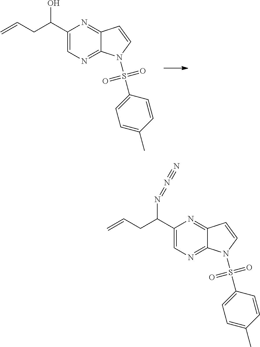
C1(C(CC=C)O)=CN=C2C(=N1)C=CN2S(C1=CC=C(C)C=C1)(=O)=O.C1(C(CC=C)N=N#N)=CN=C2C(=N1)C=CN2S(C1=CC=C(C)C=C1)(=O)=O
